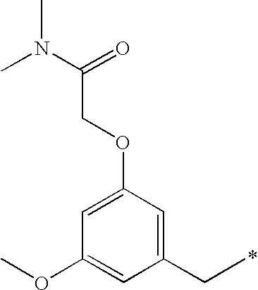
C1(CC)=CC(OCC(=O)N(C)C)=CC(OC)=C1
